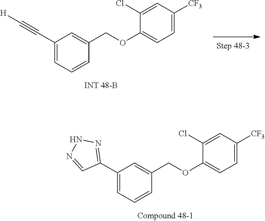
C1(C2=NNN=C2)=CC=CC(COC2=CC=C([CF3])C=C2Cl)=C1.C1(C#C[H])=CC=CC(COC2=CC=C([CF3])C=C2Cl)=C1
